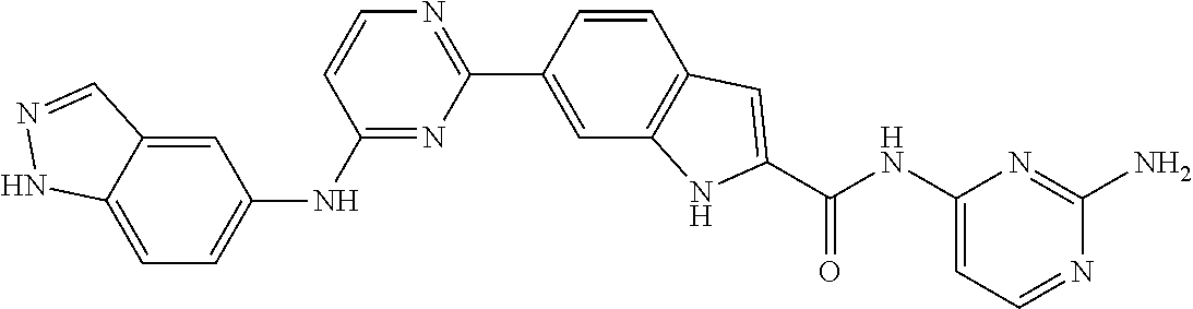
C1(NC2=CC=C3C(=C2)C=NN3)=NC(C2=CC3=C(C=C2)C=C(C(NC2=CC=NC(N)=N2)=O)N3)=NC=C1
